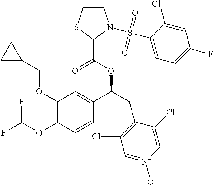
C1(OCC2CC2)=C(OC(F)F)C=CC(C(CC2=C(Cl)C=[N+]([O-])C=C2Cl)OC(C2N(S(C3=CC=C(F)C=C3Cl)(=O)=O)CCS2)=O)=C1
